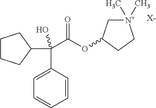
[N+]1(C)(C)CC(OC(C(C2CCCC2)(C2=CC=CC=C2)O)=O)CC1.[X-]
